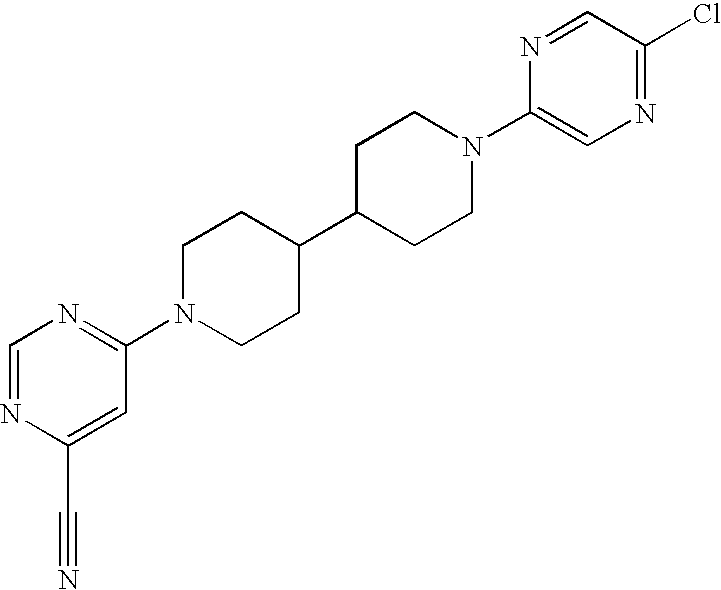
C1=NC(C#N)=CC(N2CCC(C3CCN(C4=CN=C(Cl)C=N4)CC3)CC2)=N1
